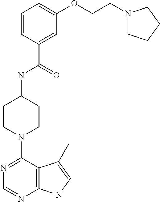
C1(N2CCC(NC(C3=CC(OCCN4CCCC4)=CC=C3)=O)CC2)=NC=NC2=C1C(C)=CN2
